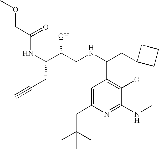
N(C(C(CNC1C2=C(OC3(C1)CCC3)C(NC)=NC(CC(C)(C)C)=C2)O)CC#C)C(COC)=O
